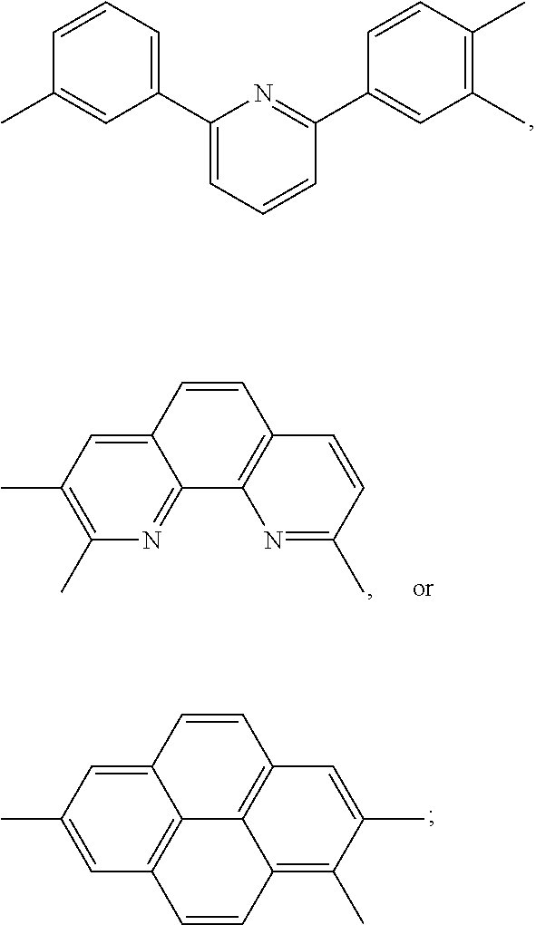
C1=CC(C)=CC(C2=CC=CC(C3=CC(C)=C(C)C=C3)=N2)=C1.C12=CC(C)=C(C)N=C1C1=C(C=C2)C=CC(C)=N1.C12=CC(C)=CC3=C1C1=C(C=C2)C=C(C)C(C)=C1C=C3
